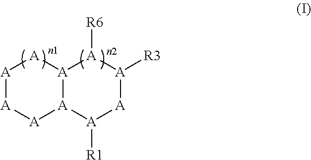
[A]1[A][A][A]2[A]([A]1)[A]([R6])[A]([R3])[A][A]2[R1]
